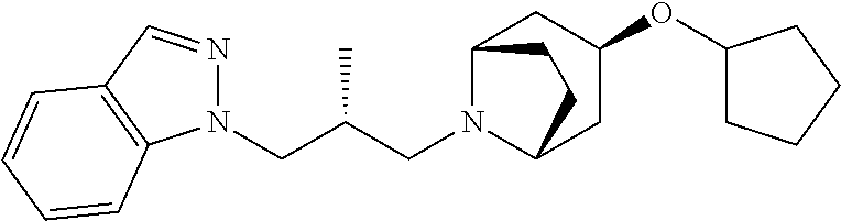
N1(CC(CN2C3CC(OC4CCCC4)CC2CC3)C)N=CC2=C1C=CC=C2
